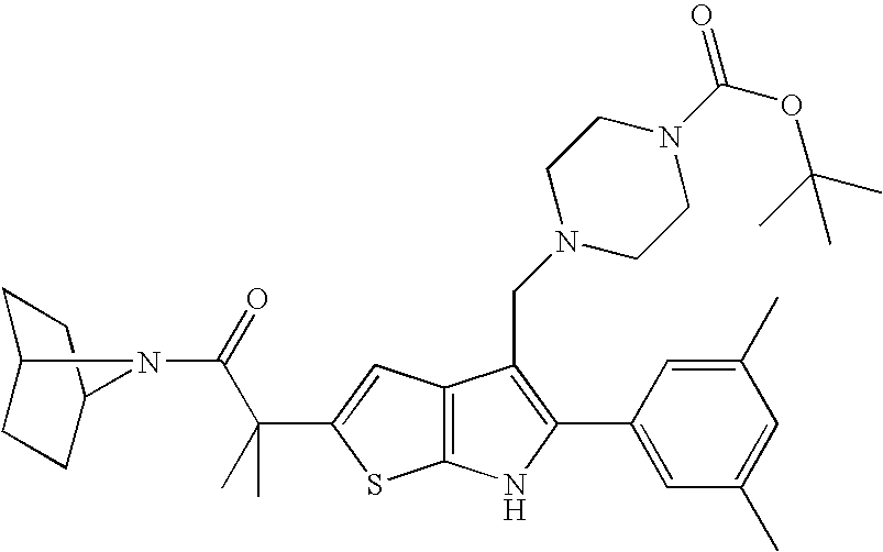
C1C2CCC(C1)N2C(=O)C(C)(C1=CC2=C(S1)NC(C1=CC(C)=CC(C)=C1)=C2CN1CCN(C(OC(C)(C)C)=O)CC1)C
